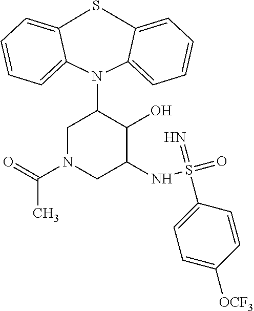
S1C2=CC=CC=C2N(C2CN(C(=O)C)CC(NS(=O)(=N)C3=CC=C([OCF3])C=C3)C2O)C2=CC=CC=C12
